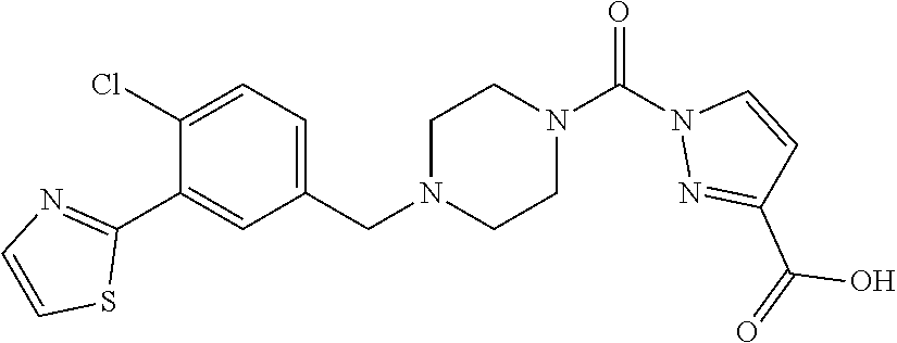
C1(Cl)=CC=C(CN2CCN(C(N3N=C(C(=O)O)C=C3)=O)CC2)C=C1C1=NC=CS1
